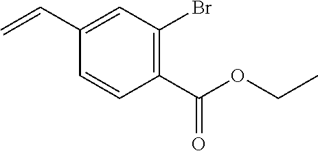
C1(C=C)=CC(Br)=C(C(OCC)=O)C=C1
